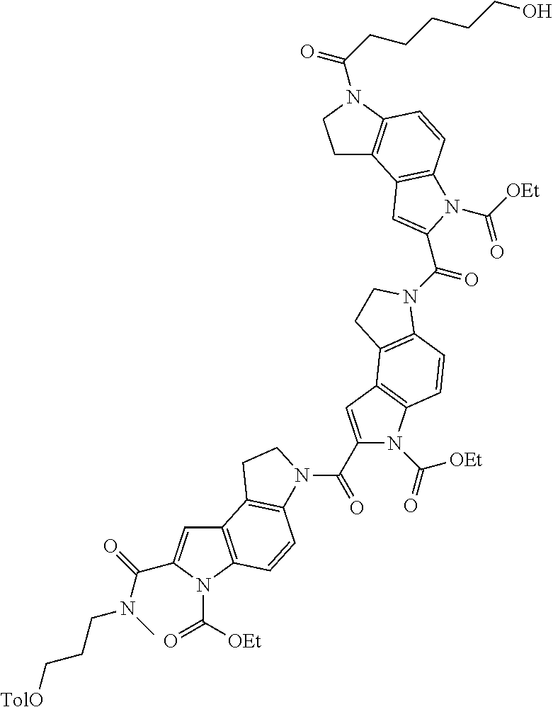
C12=C(N(C([OEt])=O)C(C(=O)N(C)CCC[TolO])=C1)C=CC1=C2CCN1C(C1=CC2=C(N1C(=O)[OEt])C=CC1=C2CCN1C(=O)C1=CC2=C(C=CC3=C2CCN3C(CCCCCO)=O)N1C([OEt])=O)=O
